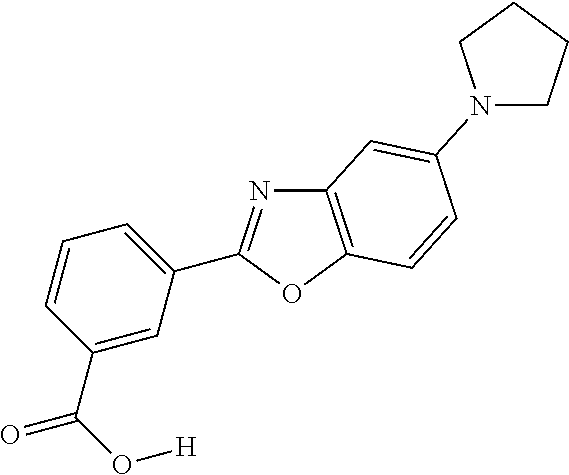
C1=C(C(O[H])=O)C=CC=C1C1=NC2=C(O1)C=CC(N1CCCC1)=C2
